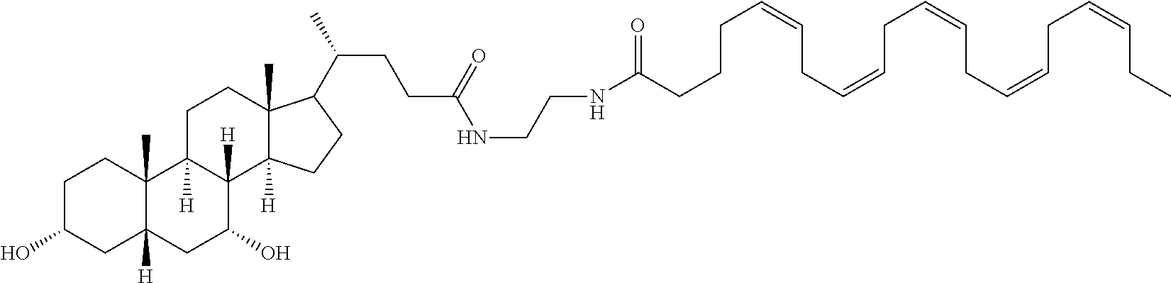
N(C(CCCC=CCC=CCC=CCC=CCC=CCC)=O)CCNC(CCC(C)C1C2(C)C([H])(C3([H])C(O)CC4([H])CC(O)CCC4(C)C3([H])CC2)CC1)=O
